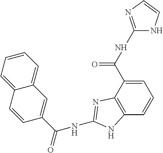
C1=C(C(NC2=NC=CN2)=O)C2=C(C=C1)NC(NC(=O)C1=CC3=CC=CC=C3C=C1)=N2
